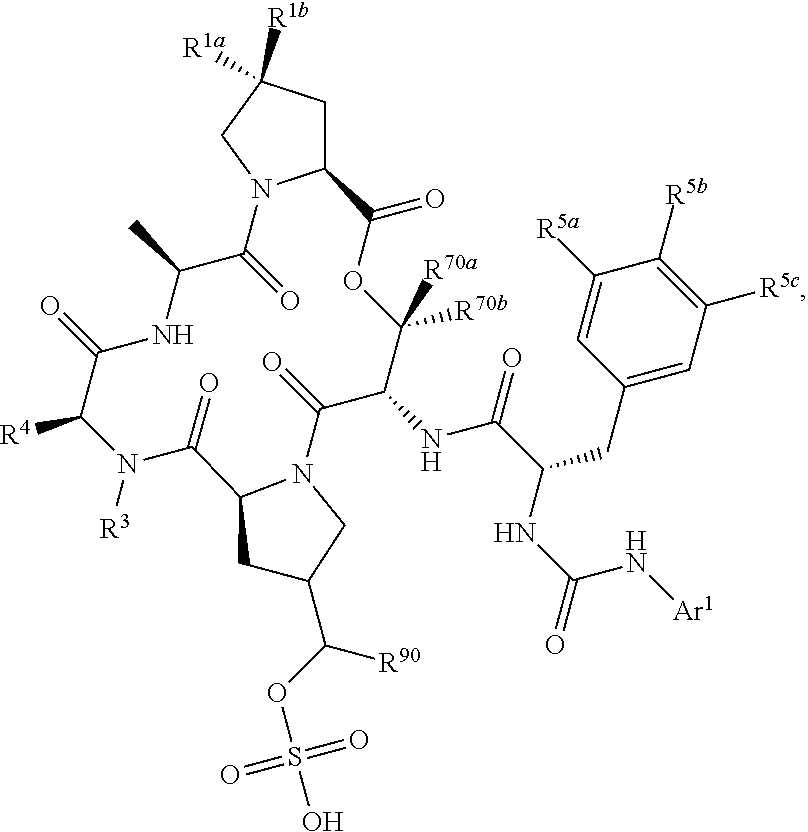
C12CC([R1b])([R1a])CN1C(=O)C(C)NC(=O)C([R4])N([R3])C(=O)C1N(C(=O)C(NC(=O)C(CC3=CC([R5c])=C([R5b])C([R5a])=C3)NC(=O)N[Ar1])C([R70a])([R70b])OC2=O)CC(C(OS(O)(=O)=O)[R90])C1
